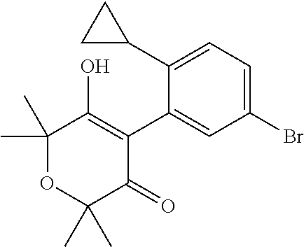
C1(C2=C(O)C(C)(C)OC(C)(C)C2=O)=CC(Br)=CC=C1C1CC1
